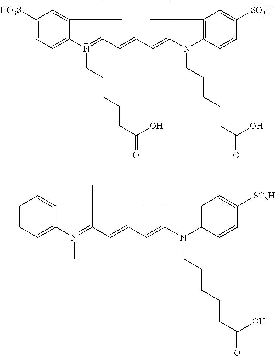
C1([HO3S])=CC=C2C(=C1)C(C)(C)C(C=CC=C1C(C)(C)C3=C(C=CC([SO3H])=C3)N1CCCCCC(=O)O)=N2CCCCCC(=O)O.C1=CC=C2C(=C1)C(C)(C)C(C=CC=C1C(C)(C)C3=C(C=CC([SO3H])=C3)N1CCCCCC(=O)O)=N2C
